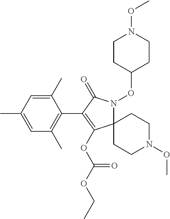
C12(N(OC3CCN(OC)CC3)C(=O)C(C3=C(C)C=C(C)C=C3C)=C1OC(OCC)=O)CCN(OC)CC2
